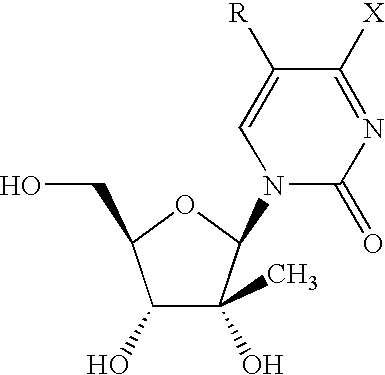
N1(C2C(O)(C)C(O)C(CO)O2)C(=O)N=C([X])C([R])=C1
